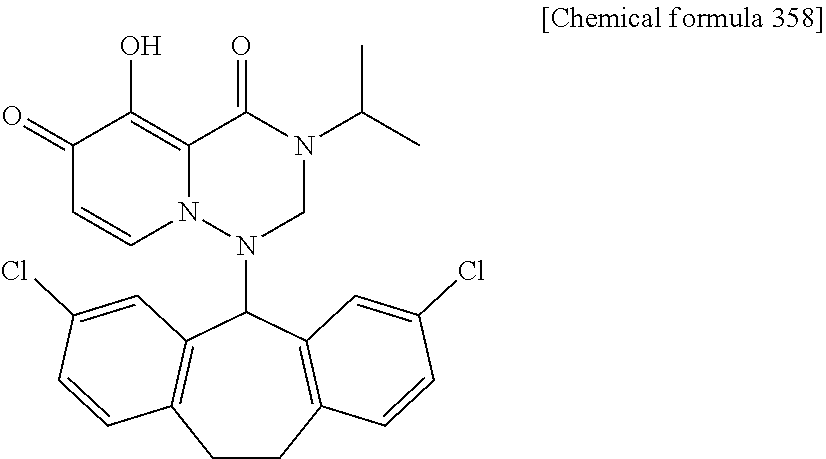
C1CC2=C(C(N3CN(C(C)C)C(=O)C4=C(O)C(=O)C=CN34)C3=C1C=CC(Cl)=C3)C=C(Cl)C=C2
